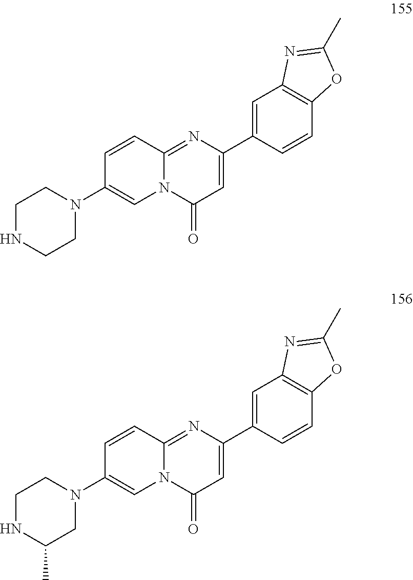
C1=CC2=NC(C3=CC4=C(C=C3)OC(C)=N4)=CC(=O)N2C=C1N1CCNCC1.C1=CC2=NC(C3=CC4=C(C=C3)OC(C)=N4)=CC(=O)N2C=C1N1CCNC(C)C1
